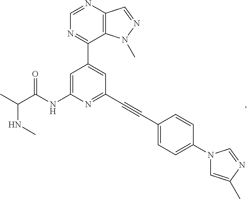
N(C(C)C(NC1=CC(C2=NC=NC3=C2N(C)N=C3)=CC(C#CC2=CC=C(N3C=C(C)N=C3)C=C2)=N1)=O)C
